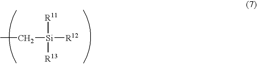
CC[Si]([R12])([R11])[R13]
